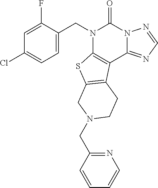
C1(CN2CC3=C(C4=C(N(CC5=CC=C(Cl)C=C5F)C(=O)N5C4=NC=N5)S3)CC2)=NC=CC=C1
